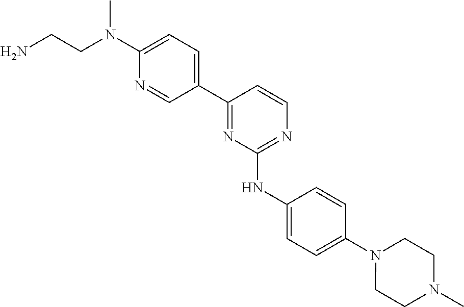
N(C1=CC=C(C2=NC(NC3=CC=C(N4CCN(C)CC4)C=C3)=NC=C2)C=N1)(CCN)C
